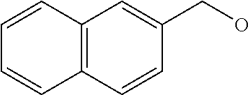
C1=CC2=C(C=C1CO)C=CC=C2
